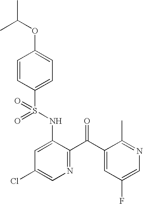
O=S(NC1=CC(Cl)=CN=C1C(C1=CC(F)=CN=C1C)=O)(=O)C1=CC=C(OC(C)C)C=C1
